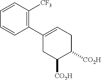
C1=CC([CF3])=C(C2=CCC([CO2H])C([CO2H])C2)C=C1
